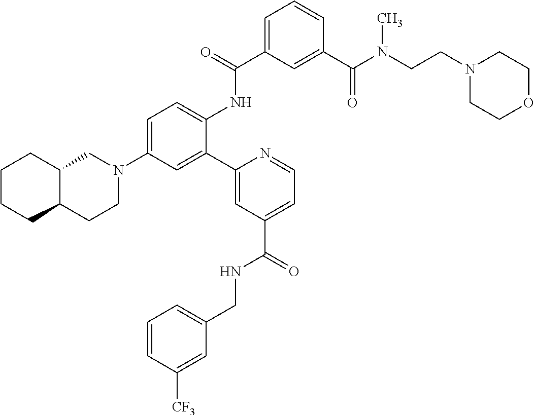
N1(C2=CC=C(NC(C3=CC=CC(C(N(CCN4CCOCC4)C)=O)=C3)=O)C(C3=CC(C(NCC4=CC=CC([CF3])=C4)=O)=CC=N3)=C2)CC2C(CC1)CCCC2
